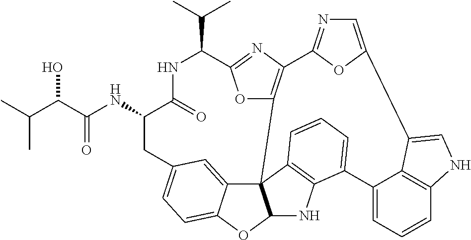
C(=O)(C(C(C)C)O)NC1C(=O)NC(C(C)C)C2=NC3=C(O2)C24C5=CC(=CC=C5OC2NC2=C4C=CC=C2C2=CC=CC4=C2C(=CN4)C2=CN=C3O2)C1
